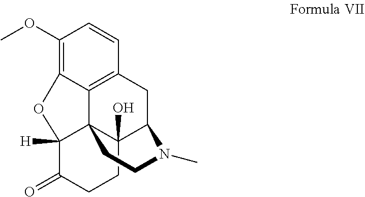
C1(OC)=C2C3=C(C=C1)CC1C4(O)C3(C([H])(C(=O)CC4)O2)CCN1C
